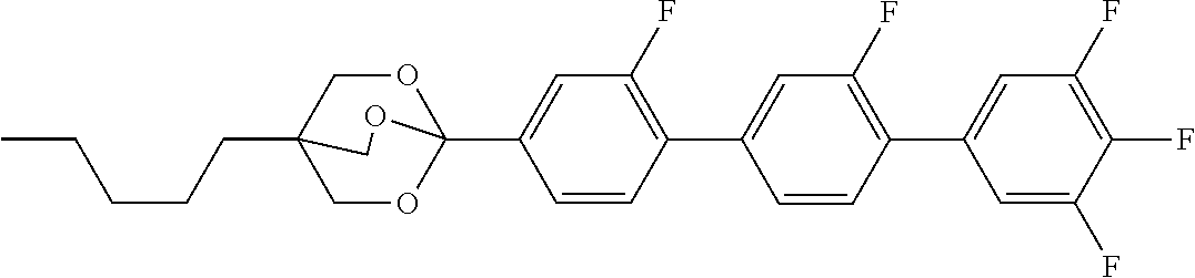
C1(F)=C(C2=CC(F)=C(C3=CC(F)=C(F)C(F)=C3)C=C2)C=CC(C23OCC(CCCCC)(CO2)CO3)=C1
